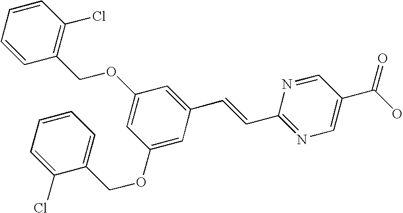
C1=CC=CC(COC2=CC(OCC3=CC=CC=C3Cl)=CC(C=CC3=NC=C(C(O)=O)C=N3)=C2)=C1Cl
